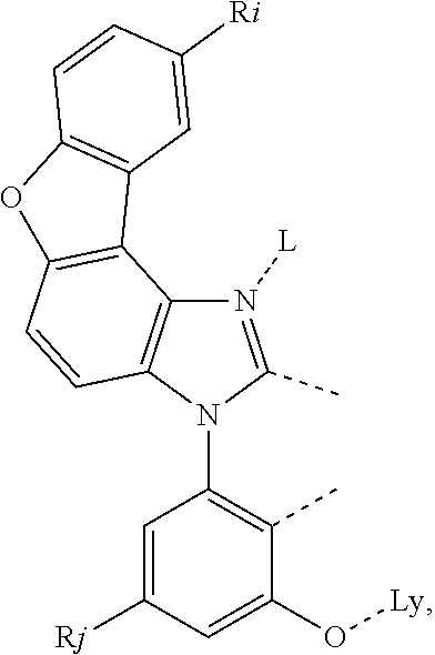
N1([L])=C(C)N(C2=C(C)C(O[Ly])=CC([Rj])=C2)C2=C1C1=C(C=C2)OC2=C1C=C([Ri])C=C2
